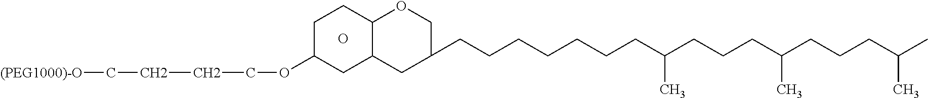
O.[(PEG1000)-O]CCCCOC1CC2C(CC1)OCC(CCCCCCCC(CCCC(CCCC(C)C)C)C)C2
